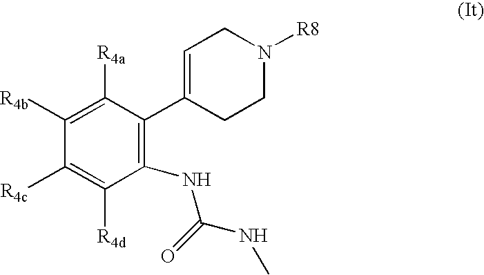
C1([R4b])=C([R4a])C(C2=CCN([R8])CC2)=C(NC(=O)NC)C([R4d])=C1[R4c]
